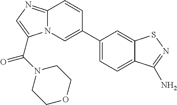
C12=NC=C(C(N3CCOCC3)=O)N1C=C(C1=CC=C3C(=C1)SN=C3N)C=C2
